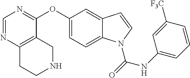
C1=NC2=C(C(OC3=CC=C4C(=C3)C=CN4C(NC3=CC=CC([F3C])=C3)=O)=N1)CNCC2
